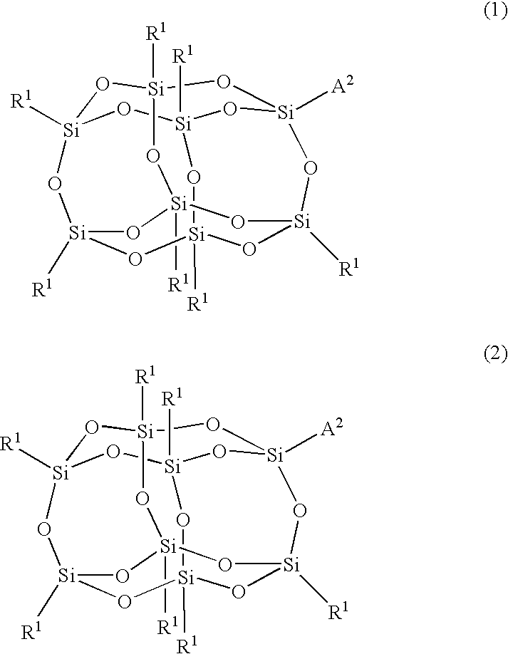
[Si]12([R1])O[Si]3([R1])O[Si]4([A2])O[Si]([R1])(O1)O[Si]1([R1])O[Si]([R1])(O[Si]([R1])(O3)O[Si]([R1])(O1)O2)O4.[Si]12([R1])O[Si]3([R1])O[Si]4([A2])O[Si]([R1])(O1)O[Si]1([R1])O[Si]([R1])(O[Si]([R1])(O3)O[Si]([R1])(O1)O2)O4
